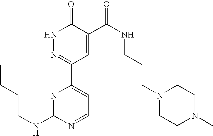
N1N=C(C2=CC=NC(NCCCC)=N2)C=C(C(NCCCN2CCN(C)CC2)=O)C1=O
